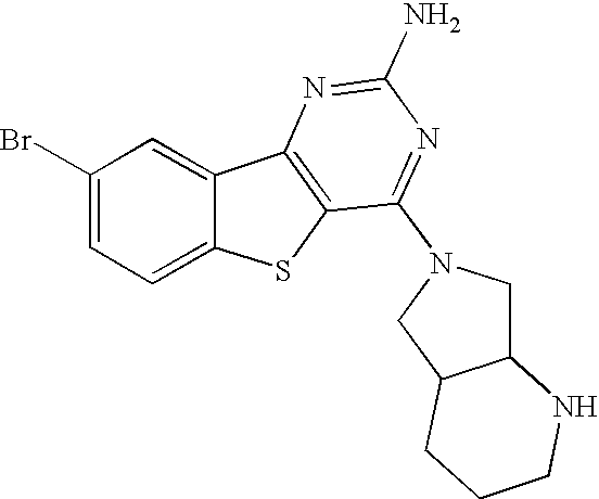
C1(Br)=CC=C2C(=C1)C1=C(S2)C(N2CC3C(C2)CCCN3)=NC(N)=N1
